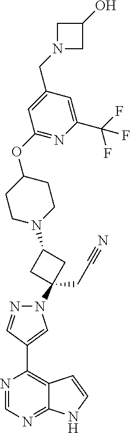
C1(N2N=CC(C3=C4C(=NC=N3)NC=C4)=C2)(CC#N)CC(N2CCC(OC3=NC(C(F)(F)F)=CC(CN4CC(O)C4)=C3)CC2)C1
